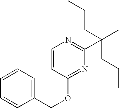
C1=CC(COC2=NC(C(C)(CCC)CCC)=NC=C2)=CC=C1
